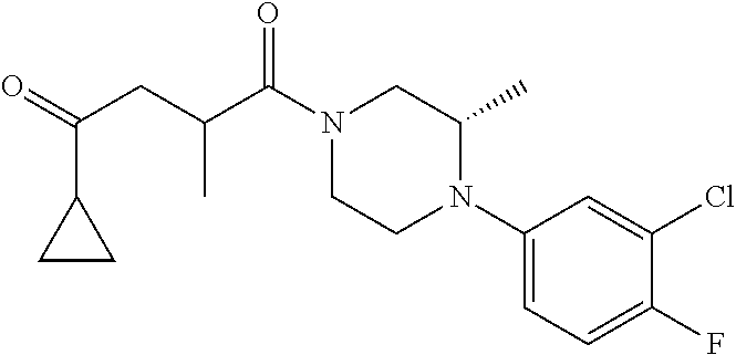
C1(N2CCN(C(C(CC(=O)C3CC3)C)=O)CC2C)=CC=C(F)C(Cl)=C1
